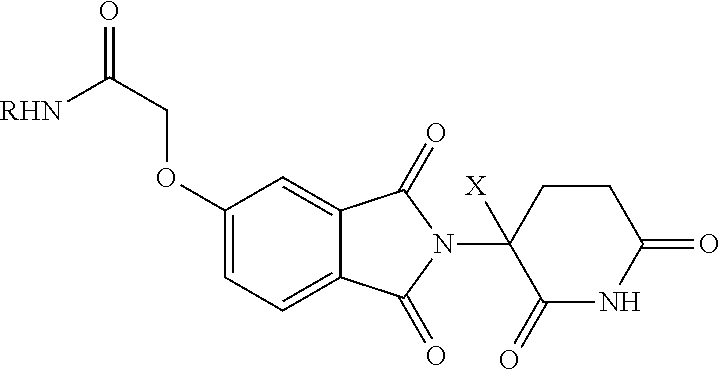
C1(OCC(=O)[RHN])=CC=C2C(=C1)C(=O)N(C1([X])C(=O)NC(=O)CC1)C2=O
